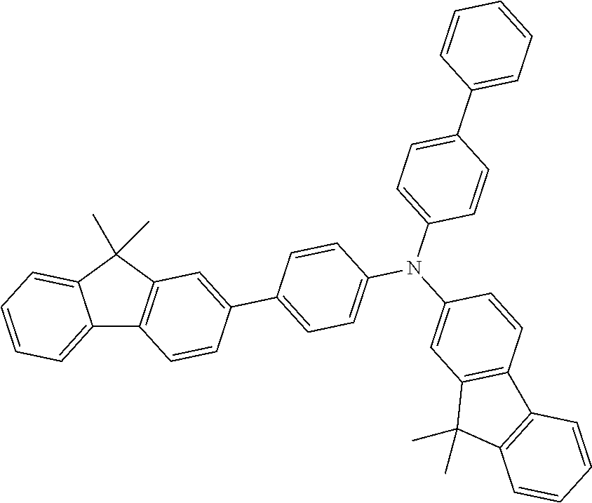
C12=CC=CC=C1C(C)(C)C1=C2C=CC(C2=CC=C(N(C3=CC4=C(C=C3)C3=C(C4(C)C)C=CC=C3)C3=CC=C(C4=CC=CC=C4)C=C3)C=C2)=C1
